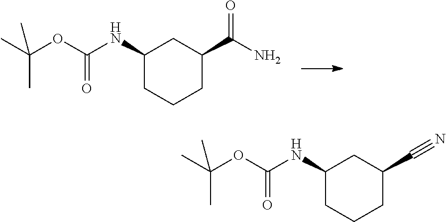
C1(NC(OC(C)(C)C)=O)CCCC(C(N)=O)C1.C1(NC(OC(C)(C)C)=O)CCCC(C#N)C1
